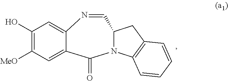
C1=C2C(=CC(O)=C1[MeO])N=CC1N(C3=C(C1)C=CC=C3)C2=O
